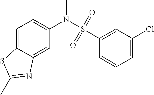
C1=C2C(=CC(N(S(C3=C(C)C(Cl)=CC=C3)(=O)=O)C)=C1)N=C(C)S2
